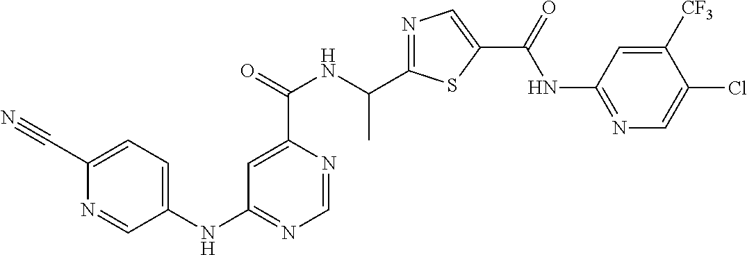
N1=C(C(NC(C2=CC(NC3=CC=C(C#N)N=C3)=NC=N2)=O)C)SC(C(=O)NC2=NC=C(Cl)C([CF3])=C2)=C1
